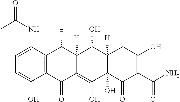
C1=C(NC(=O)C)C2=C(C(O)=C1)C(=O)C1=C(O)C3(O)C([H])(C(O)C1([H])C2C)CC(O)=C(C(N)=O)C3=O
